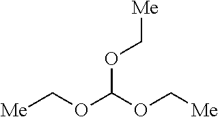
[Me]COC(OC[Me])OC[Me]
